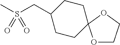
O1CCOC12CCC(CS(C)(=O)=O)CC2
